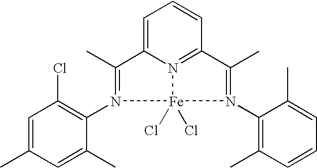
C1=C(C)C=C(C)C(N2=C(C)C3=CC=CC4=N3[Fe]2(Cl)(Cl)N(C2=C(C)C=CC=C2C)=C4C)=C1Cl
